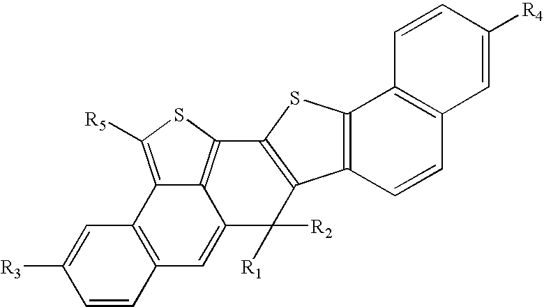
C12=C(C3=C([R5])SC4=C3C(=C1)C([R1])([R2])C1=C4SC3=C1C=CC1=C3C=CC([R4])=C1)C=C([R3])C=C2
